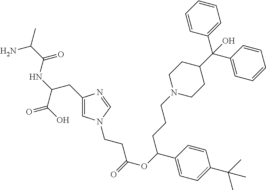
C1(CC(C(=O)O)NC(=O)C(N)C)=CN(CCC(=O)OC(CCCN2CCC(C(C3=CC=CC=C3)(C3=CC=CC=C3)O)CC2)C2=CC=C(C(C)(C)C)C=C2)C=N1
